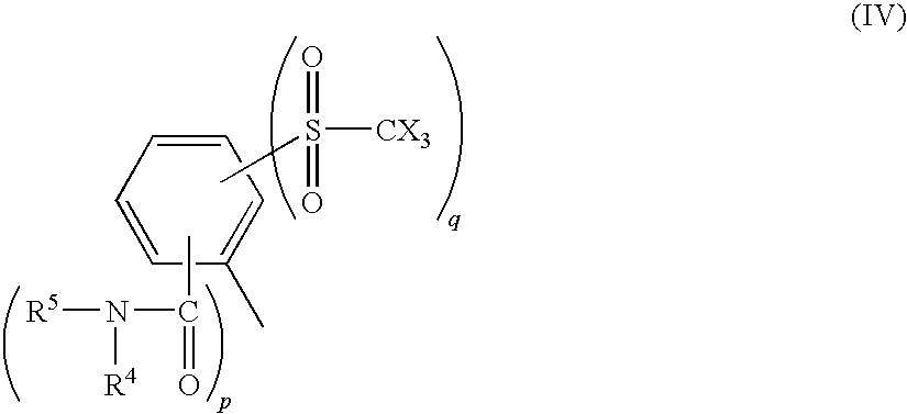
C1=CC=C(C)C=C1.CC(N([R5])[R4])=O.CS([CX3])(=O)=O
